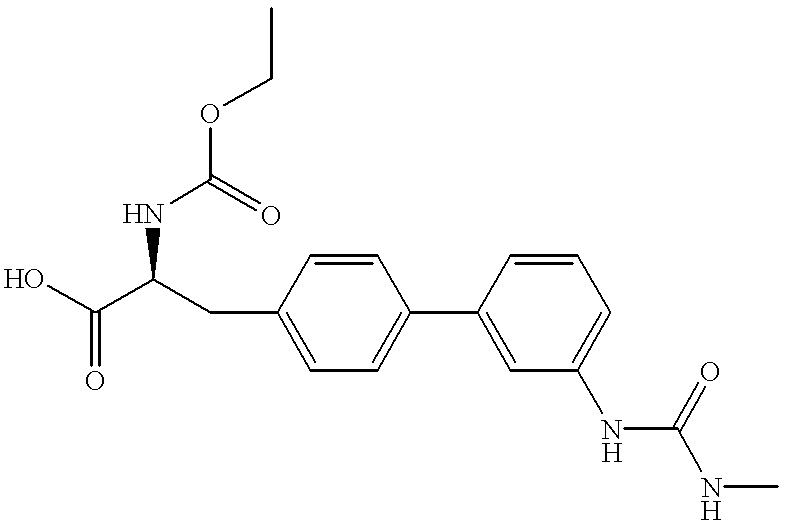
N(C(C(O)=O)CC1=CC=C(C2=CC(NC(=O)NC)=CC=C2)C=C1)C(=O)OCC
